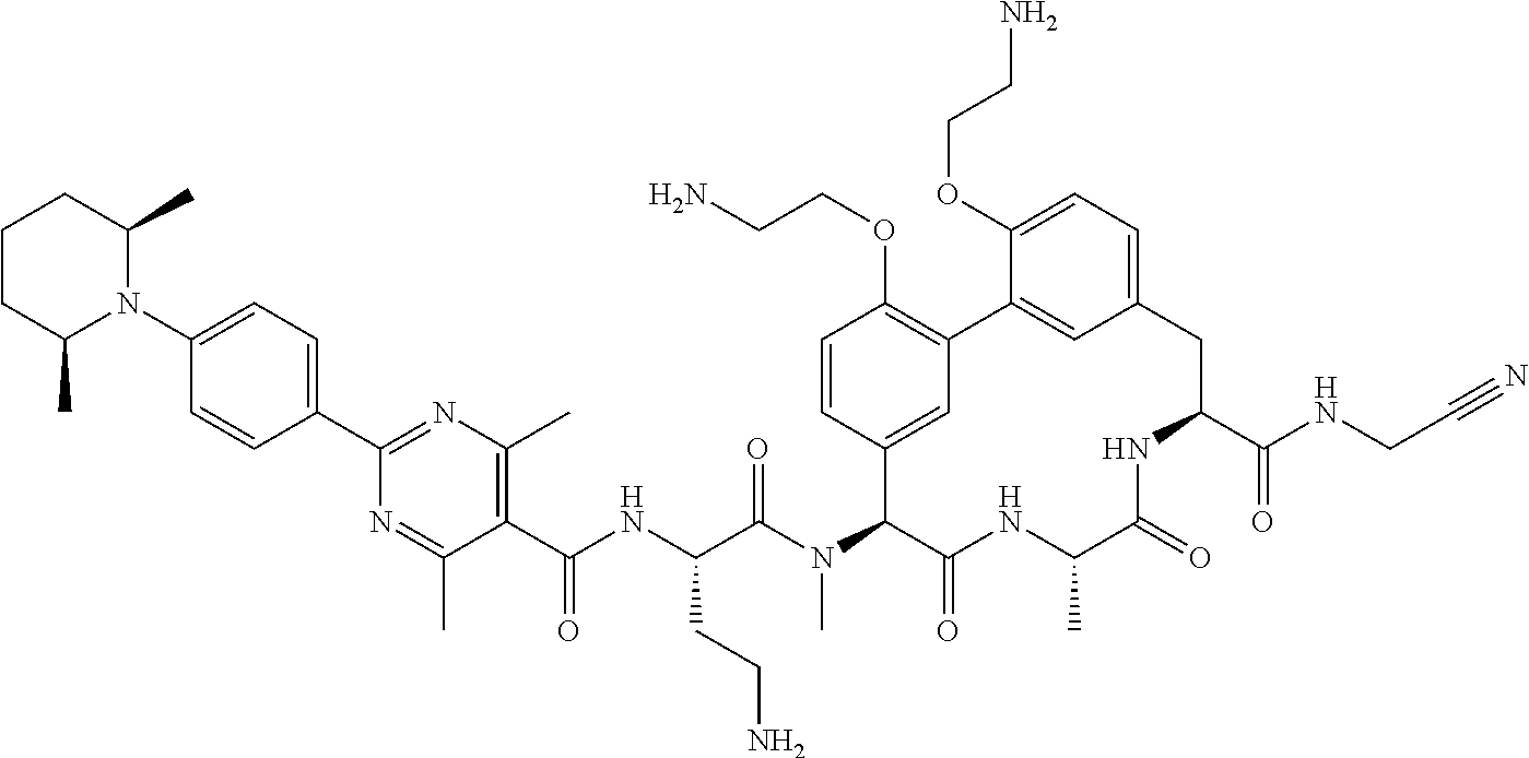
C1(N2C(C)CCCC2C)=CC=C(C2=NC(C)=C(C(NC(C(N(C3C(=O)NC(C)C(=O)NC(C(NCC#N)=O)CC4=CC=C(OCCN)C(=C4)C4=C(OCCN)C=CC3=C4)C)=O)CCN)=O)C(C)=N2)C=C1
